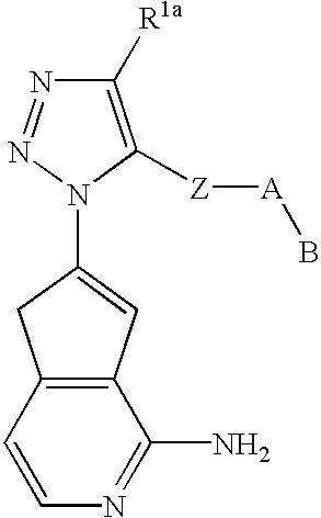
C1([R1a])=C([Z][A]B)N(C2=CC3=C(C2)C=CN=C3N)N=N1
